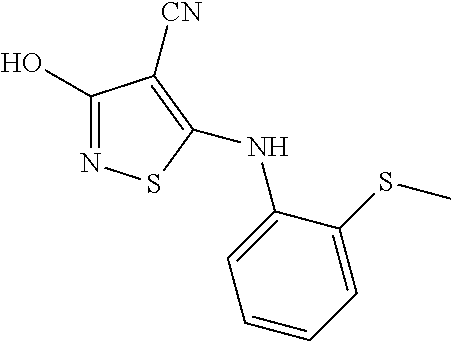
C1(O)=NSC(NC2=CC=CC=C2SC)=C1[CN]
